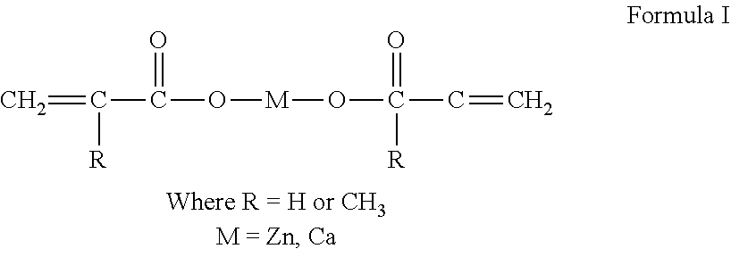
C=C([R])C(=O)O[M]OC(=O)([R])C=C
